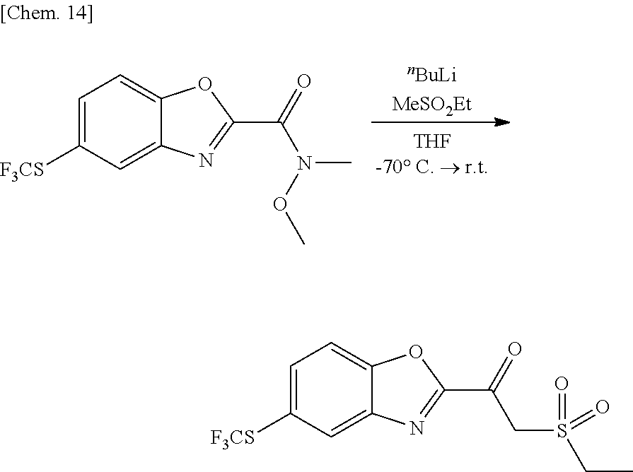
C1=C([F3CS])C=C2C(=C1)OC(C(=O)N(OC)C)=N2.C1=C([F3CS])C=C2C(=C1)OC(C(=O)CS(CC)(=O)=O)=N2
